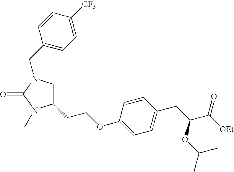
C1(CCOC2=CC=C(CC(C([OEt])=O)OC(C)C)C=C2)CN(CC2=CC=C([CF3])C=C2)C(=O)N1C
